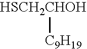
[HSCH2CHOH][C9H19]
